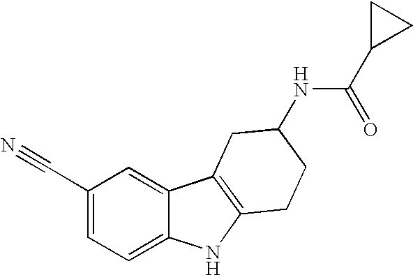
C1(C#N)=CC=C2C(=C1)C1=C(N2)CCC(NC(C2CC2)=O)C1
